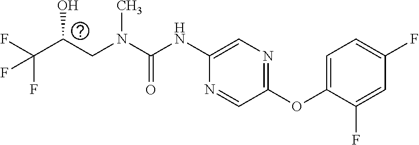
C(O)(CN(C)C(=O)NC1=CN=C(OC2=CC=C(F)C=C2F)C=N1)C(F)(F)F
